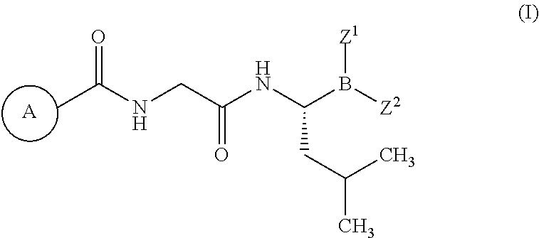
CC(NCC(NC(B([Z2])[Z1])CC(C)C)=O)=O.[A]
